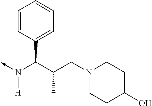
N([H])(C(C1=CC=CC=C1)C(CN1CCC(O)CC1)C)->C
